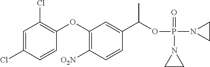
C1=C(Cl)C=CC(OC2=C([O2N])C=CC(C(OP(N3CC3)(=O)N3CC3)C)=C2)=C1Cl
